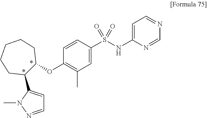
O(C1=C(C)C=C(S(NC2=CC=NC=N2)(=O)=O)C=C1)C1C(C2=CC=NN2C)CCCCC1
